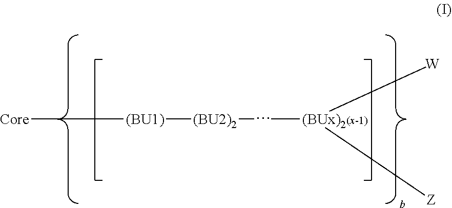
C([(BU1)][(BU2)2]C[(BUx)2]([W])[Z])C[Core]
